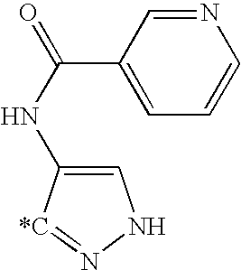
C1=C(NC(=O)C2=CC=CN=C2)[*C]=NN1
